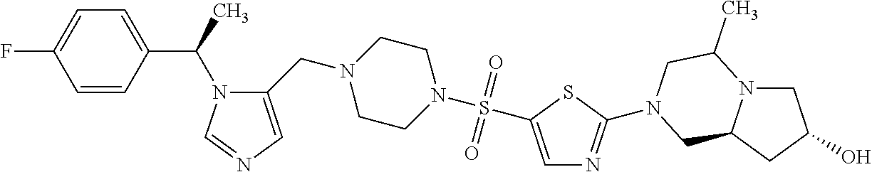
C1(C(N2C(CN3CCN(S(=O)(=O)C4=CN=C(N5CC(C)N6CC(O)CC6C5)S4)CC3)=CN=C2)C)=CC=C(F)C=C1
